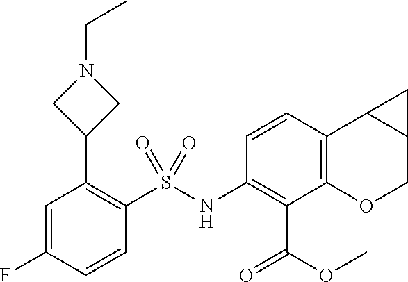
C1(NS(C2=C(C3CN(CC)C3)C=C(F)C=C2)(=O)=O)=C(C(=O)OC)C2=C(C3C(CO2)C3)C=C1
